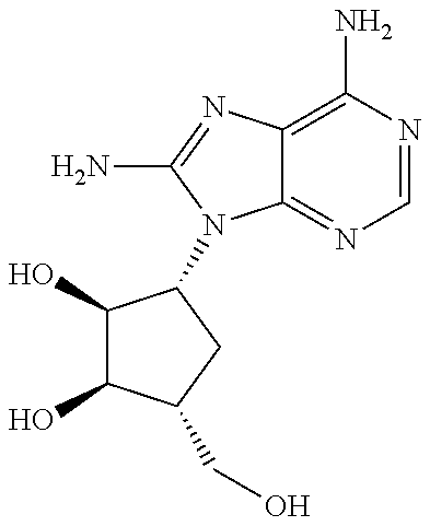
C1(O)C(O)C(CO)CC1N1C2=NC=NC(N)=C2N=C1N
